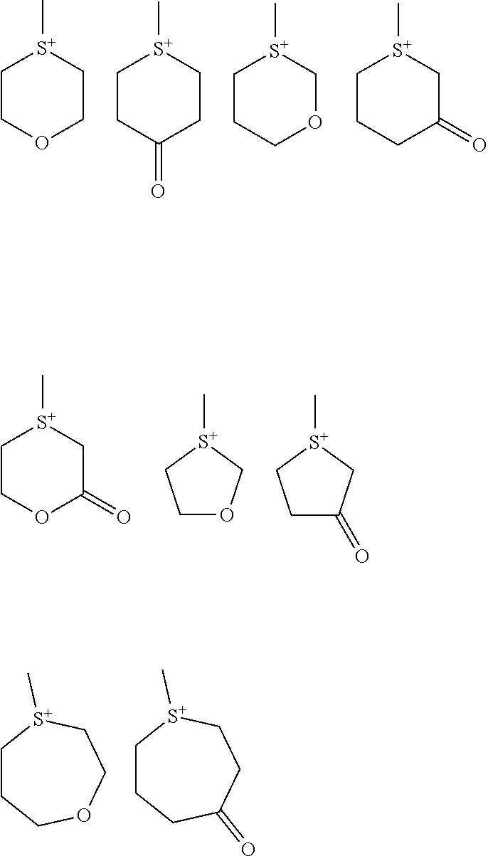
[S+]1(C)CCOCC1.[S+]1(C)CCC(=O)CC1.[S+]1(C)CCCOC1.[S+]1(C)CCCC(=O)C1.[S+]1(C)CCOC(=O)C1.C1OC[S+](C)C1.C1C(=O)C[S+](C)C1.C1CCOCC[S+]1C.C1CCC(=O)CC[S+]1C
